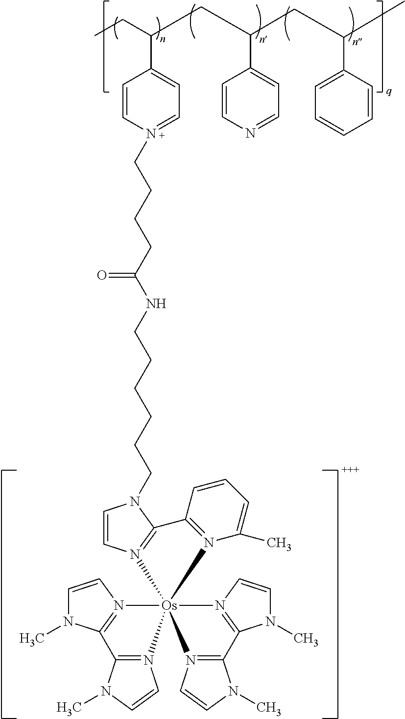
CCC(CC(C1=CC=NC=C1)CC(C)C1=CC=CC=C1)C1=CC=N(CCCCC(NCCCCCCN2C=CN3=C2C2=N(C(C)=CC=C2)[Os]324(N3=C(N(C)C=C3)C3=N2C=CN3C)N2=C(N(C)C=C2)C2=N4C=CN2C)=O)C=C1
